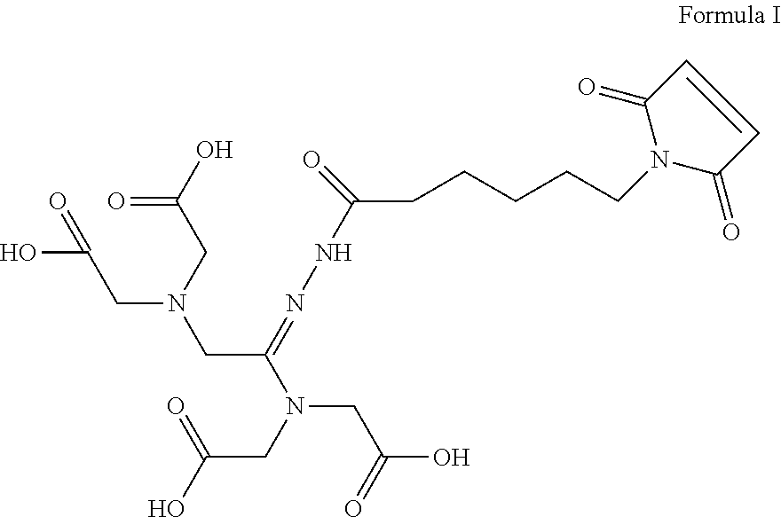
C(C(N(CC(=O)O)CC(=O)O)=NNC(=O)CCCCCN1C(=O)C=CC1=O)N(CC(=O)O)CC(O)=O
